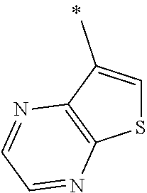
S1C=C(C)C2=C1N=CC=N2
